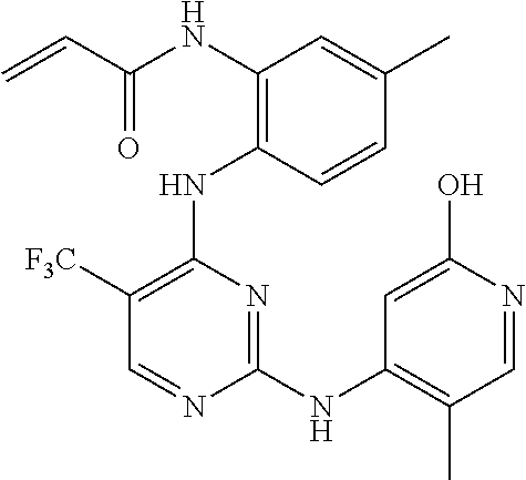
N(C1=C(NC2=C([F3C])C=NC(NC3=C(C)C=NC(O)=C3)=N2)C=CC(C)=C1)C(C=C)=O
